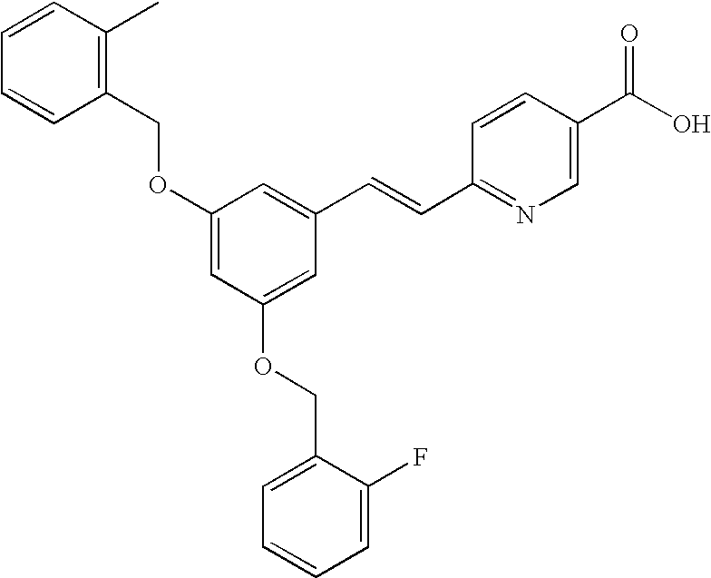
C1(COC2=CC(OCC3=CC=CC=C3F)=CC(C=CC3=NC=C(C(O)=O)C=C3)=C2)=C(C)C=CC=C1
